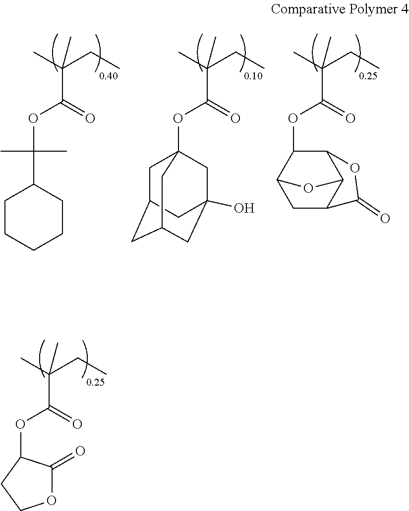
CC(CC)(C)C(=O)OC(C1CCCCC1)(C)C.CC(CC)(C)C(=O)OC1C2C3C(CC1O3)C(=O)O2.CC(CC)(C)C(=O)OC12CC3CC(CC(O)(C1)C3)C2.CC(CC)(C)C(=O)OC1C(=O)OCC1
